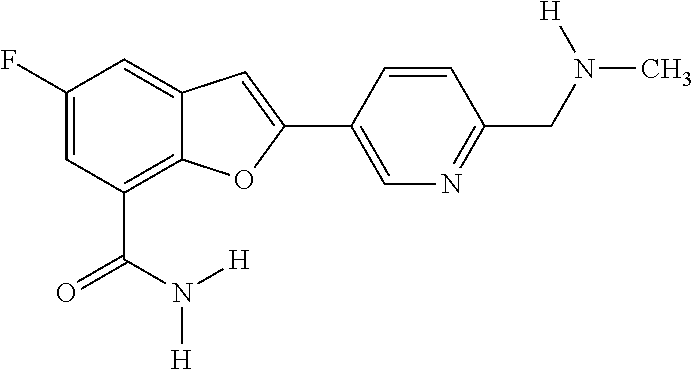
C1(F)=CC(C(=O)N([H])[H])=C2C(=C1)C=C(C1=CN=C(CN(C)[H])C=C1)O2
